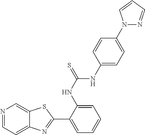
N1=CC=C2C(=C1)SC(C1=CC=CC=C1NC(NC1=CC=C(N3N=CC=C3)C=C1)=S)=N2
